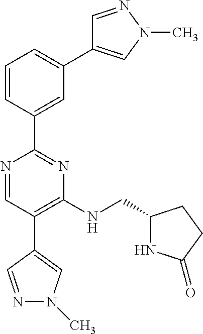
C1=CC(C2=NC(NCC3NC(=O)CC3)=C(C3=CN(C)N=C3)C=N2)=CC(C2=CN(C)N=C2)=C1
